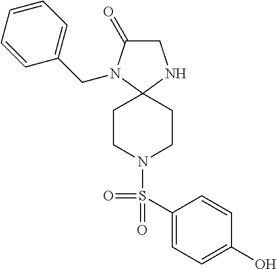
C1C(=O)N(CC2=CC=CC=C2)C2(N1)CCN(S(C1=CC=C(O)C=C1)(=O)=O)CC2
